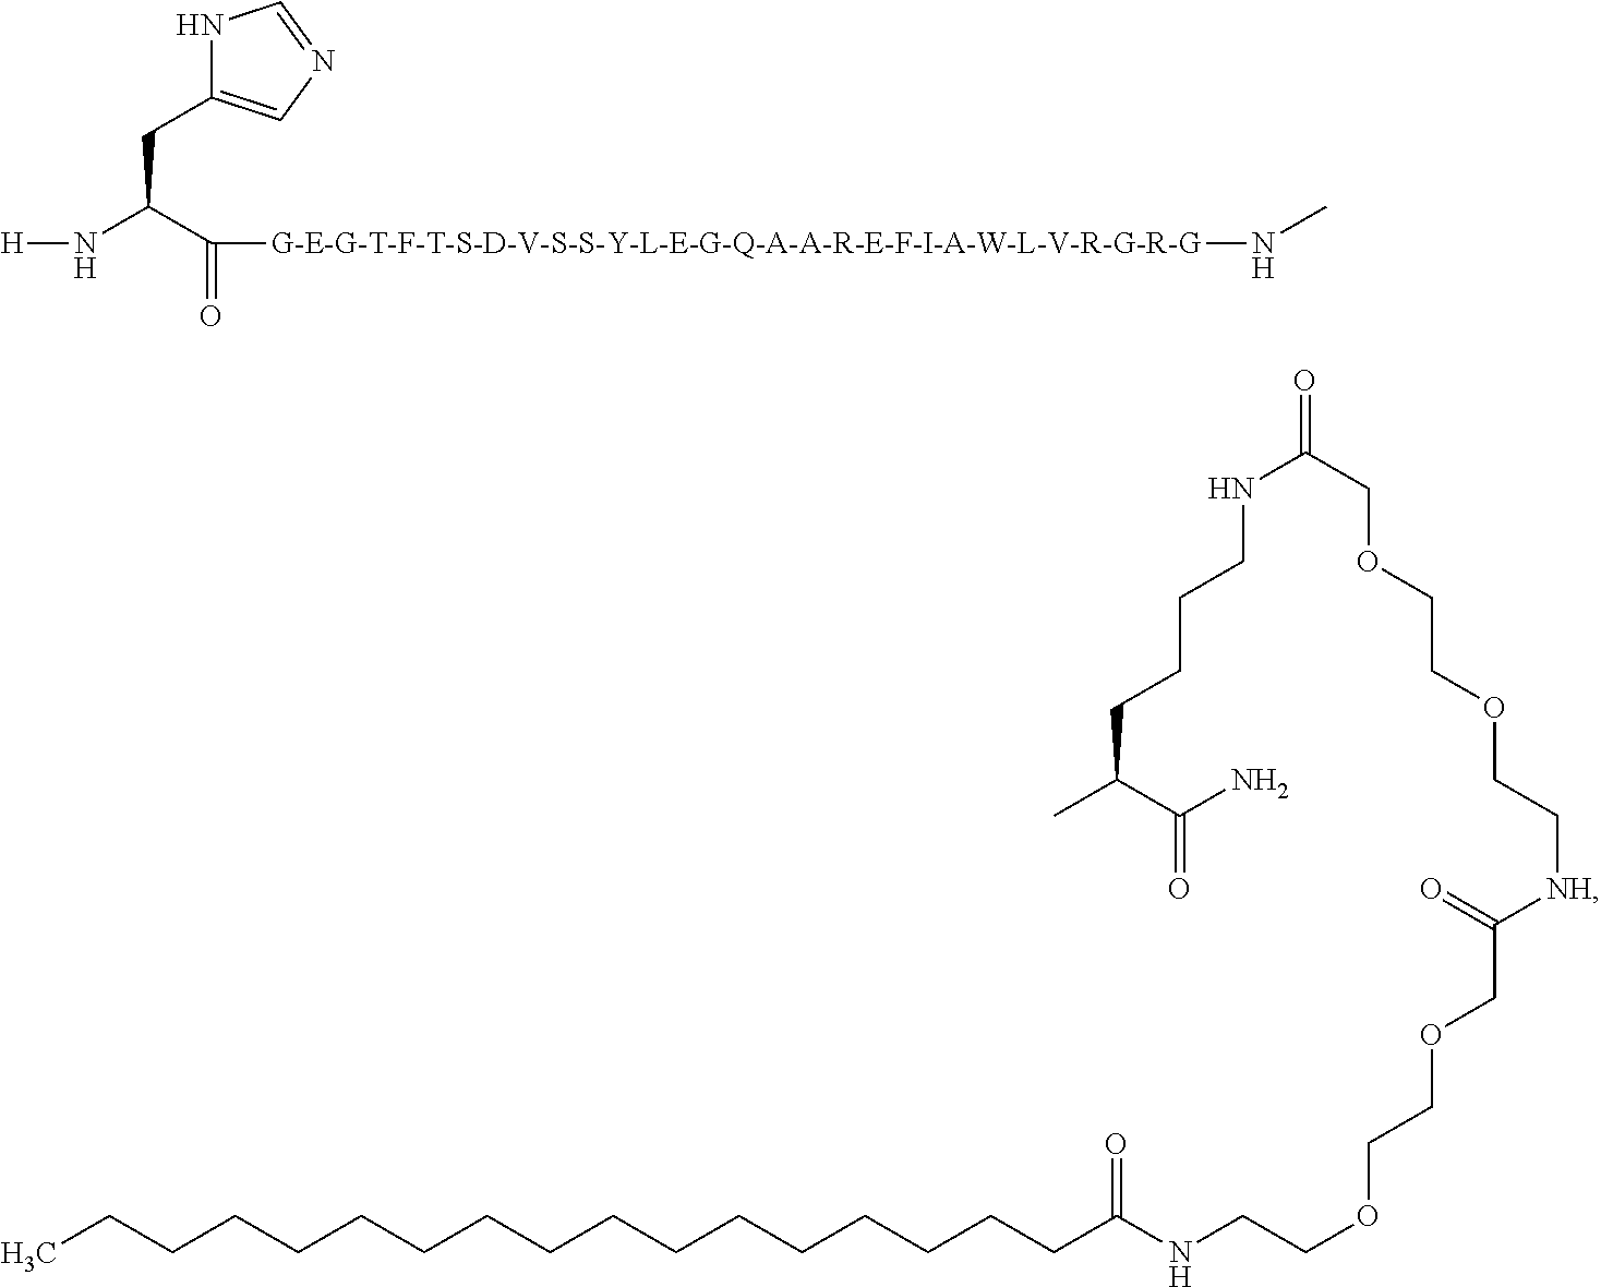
[H]NC(CC1=CN=CN1)C(=O)[G-E-G-T-F-T-S-D-V-S-S-Y-L-E-G-Q-A-A-R-E-F-I-A-W-L-V-R-G-R-G]NC.CC(CCCCNC(COCCOCC[NH]C(=O)COCCOCCNC(=O)CCCCCCCCCCCCCCCCC)=O)C(=O)N
